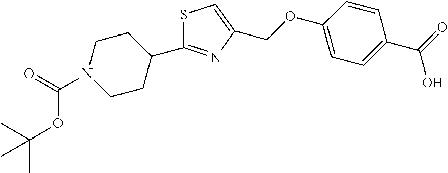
S1C(C2CCN(C(=O)OC(C)(C)C)CC2)=NC(COC2=CC=C(C(O)=O)C=C2)=C1
